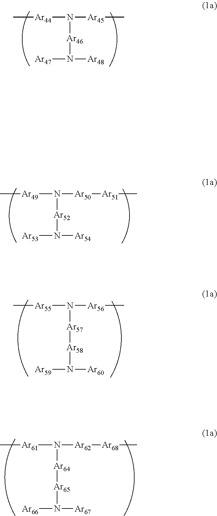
[Ar44](N([Ar45]C)[Ar46]N([Ar47])[Ar48])C.[Ar49](N([Ar50][Ar51]C)[Ar52]N([Ar53])[Ar54])C.[Ar55](N([Ar56]C)[Ar57][Ar58]N([Ar59])[Ar60])C.[Ar61](N([Ar62][Ar68]C)[Ar64][Ar65]N([Ar66])[Ar67])C
